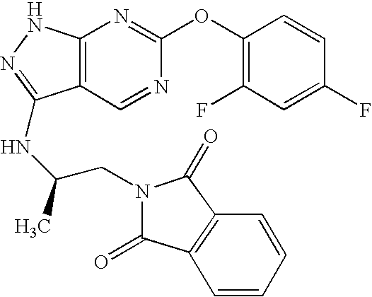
C12=C(NN=C1NC(C)CN1C(=O)C3=C(C1=O)C=CC=C3)N=C(OC1=C(F)C=C(F)C=C1)N=C2
